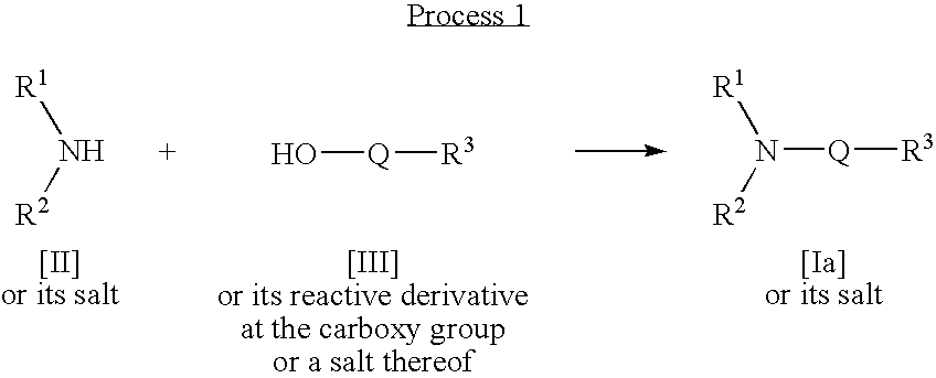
[R1]N([R2])[Q][R3].O[Q][R3].[R1]N[R2]
